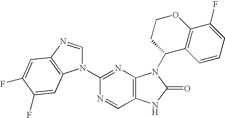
C12=C(N=C(N3C=NC4=C3C=C(F)C(F)=C4)N=C1)N(C1C3=C(C(F)=CC=C3)OCC1)C(=O)N2
